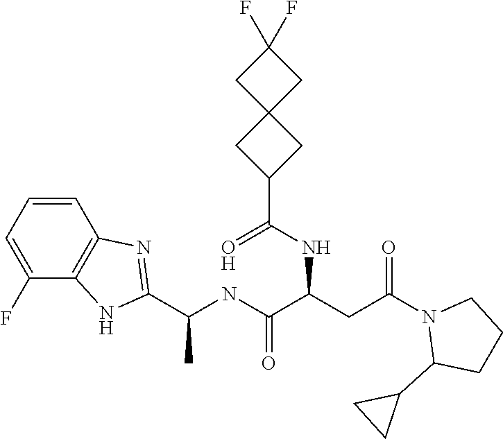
C1=CC2=C(C(F)=C1)NC(C(C)NC(=O)C(NC(=O)C1CC3(CC(F)(F)C3)C1)CC(N1C(C3CC3)CCC1)=O)=N2
